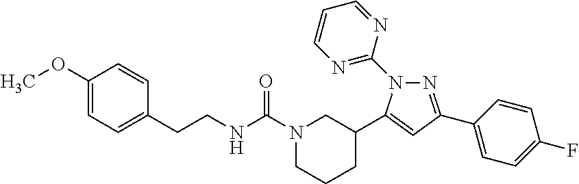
N1=C(C2=CC=C(F)C=C2)C=C(C2CN(C(NCCC3=CC=C(OC)C=C3)=O)CCC2)N1C1=NC=CC=N1
